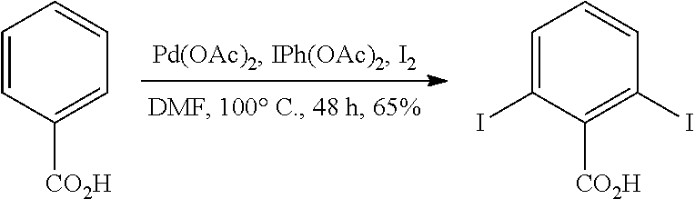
C1=CC([CO2H])=CC=C1.C1=C(I)C([CO2H])=C(I)C=C1
